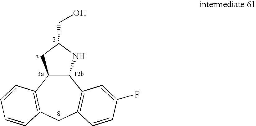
C12C(C3=C(CC4=C1C=C(F)C=C4)C=CC=C3)CC(CO)N2
